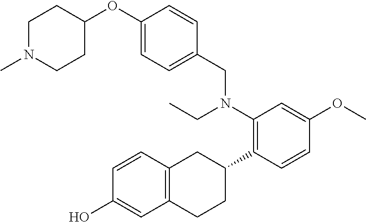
C12=C(C=CC(O)=C1)CC(C1=C(N(CC)CC3=CC=C(OC4CCN(C)CC4)C=C3)C=C(OC)C=C1)CC2
